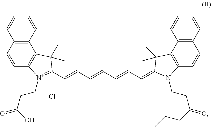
C12=C(C=CC3=C1C(C)(C)C(C=CC=CC=CC=C1C(C)(C)C4=C(C=CC5=C4C=CC=C5)N1CCC(CCC)=O)=[N+]3CCC(O)=O)C=CC=C2.[Cl-]
